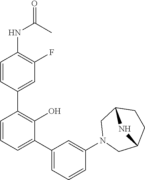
O=C(C)NC1=C(F)C=C(C2=C(O)C(C3=CC=CC(N4CC5CCC(C4)N5)=C3)=CC=C2)C=C1
